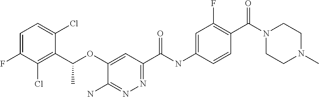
C1=C(F)C(Cl)=C(C(OC2=CC(C(NC3=CC(F)=C(C(N4CCN(C)CC4)=O)C=C3)=O)=NN=C2N)C)C(Cl)=C1
